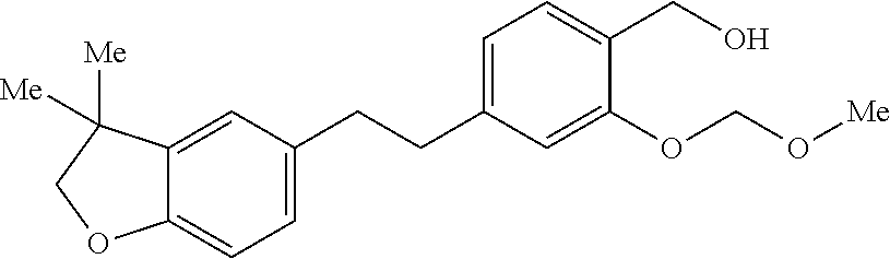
C1=C(CCC2=CC=C(CO)C(OCO[Me])=C2)C=C2C(=C1)OCC2([Me])[Me]
